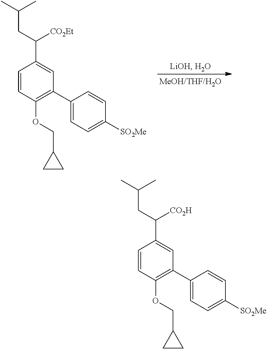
C1=CC(OCC2CC2)=C(C2=CC=C([SO2Me])C=C2)C=C1C(CC(C)C)[CO2Et].C1=CC(OCC2CC2)=C(C2=CC=C([SO2Me])C=C2)C=C1C(CC(C)C)[CO2H]
